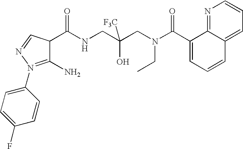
C1(C(NCC(CN(C(C2=CC=CC3=CC=CN=C23)=O)CC)(O)[F3C])=O)C(N)=N(C2=CC=C(F)C=C2)N=C1
